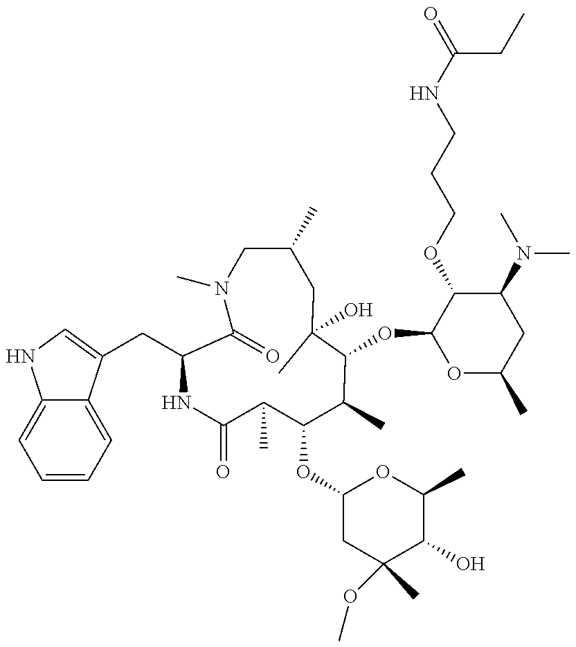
N1(C)C(=O)C(CC2=CNC3=CC=CC=C32)NC(=O)C(C)C(OC2CC(C)(OC)C(O)C(C)O2)C(C)C(OC2OC(C)CC(N(C)C)C2OCCCNC(=O)CC)C(C)(O)CC(C)C1
